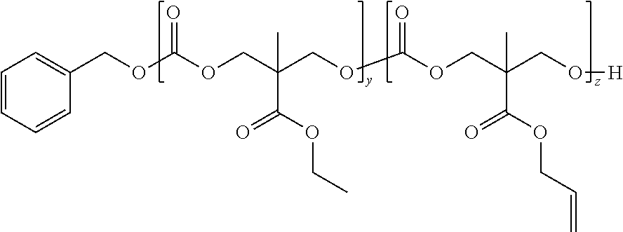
C1=CC=CC(COC(OCC(COC(OCC(CO[H])(C)C(OCC=C)=O)=O)(C)C(OCC)=O)=O)=C1
